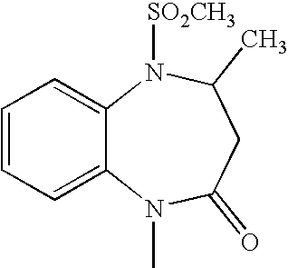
C1=CC=C2C(=C1)N([SO2CH3])C(C)CC(=O)N2C
